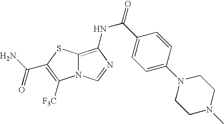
C12=C(NC(C3=CC=C(N4CCN(C)CC4)C=C3)=O)N=CN1C([F3C])=C(C(N)=O)S2
